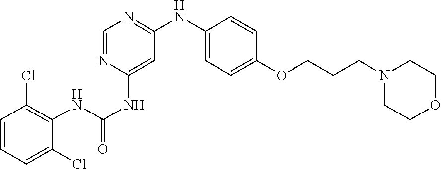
C1=CC=C(Cl)C(NC(=O)NC2=CC(NC3=CC=C(OCCCN4CCOCC4)C=C3)=NC=N2)=C1Cl
